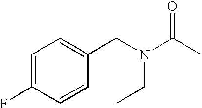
C1=C(F)C=CC(CN(C(C)=O)CC)=C1
